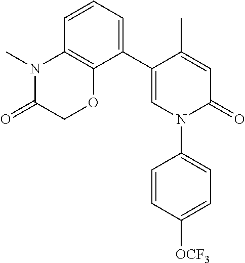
C1=C(C)C(C2=CC=CC3=C2OCC(=O)N3C)=CN(C2=CC=C([OCF3])C=C2)C1=O
